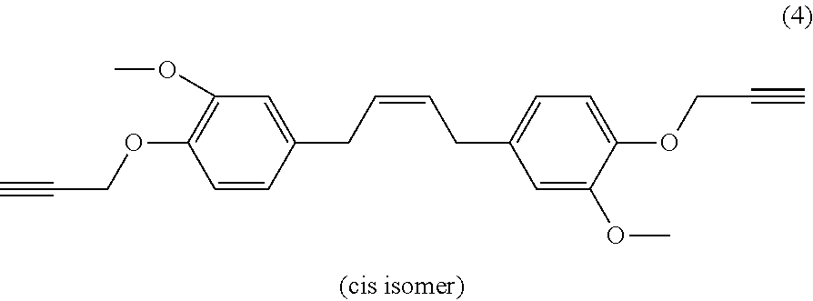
C1(OCC#C)=C(OC)C=C(CC=CCC2=CC=C(OCC#C)C(OC)=C2)C=C1
